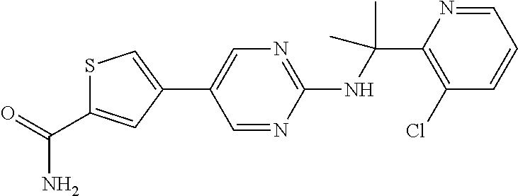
C1(NC(C2=C(Cl)C=CC=N2)(C)C)=NC=C(C2=CSC(C(=O)N)=C2)C=N1
